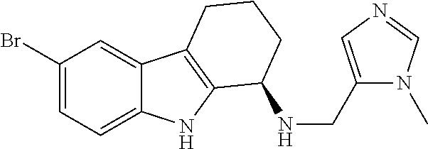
C1(Br)=CC=C2C(=C1)C1=C(N2)C(NCC2=CN=CN2C)CCC1
